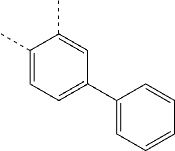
C1(C)=CC=C(C2=CC=CC=C2)C=C1C
